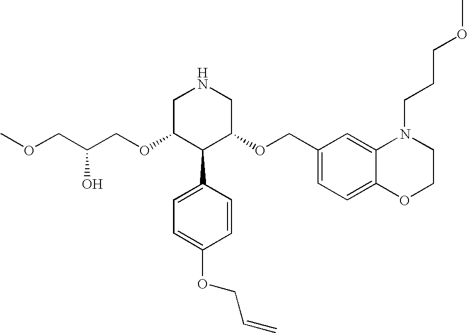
C(OC1C(C2=CC=C(OCC=C)C=C2)C(OCC2=CC=C3C(=C2)N(CCCOC)CCO3)CNC1)C(COC)O
